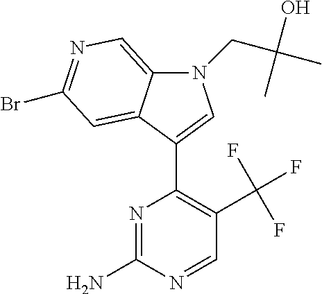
N1=C(N)N=CC(C(F)(F)F)=C1C1=CN(CC(C)(O)C)C2=CN=C(Br)C=C21
